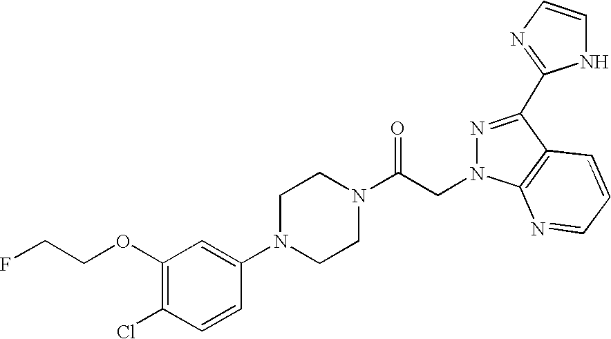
C1(OCCF)=C(Cl)C=CC(N2CCN(C(CN3C4=C(C(C5=NC=CN5)=N3)C=CC=N4)=O)CC2)=C1
